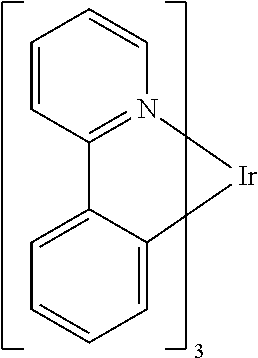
C1=CC2=N(C=C1)[Ir]C1=CC=CC=C21
